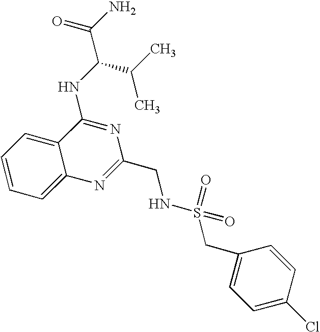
C12=CC=CC=C1C(NC(C(N)=O)C(C)C)=NC(CNS(CC1=CC=C(Cl)C=C1)(=O)=O)=N2
